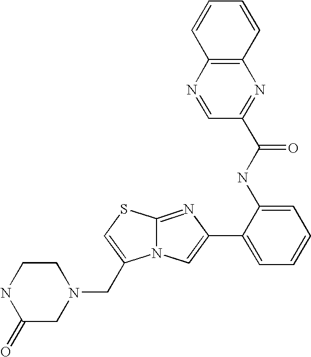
N12C(=NC(C3=CC=CC=C3NC(C3=NC4=C(N=C3)C=CC=C4)=O)=C1)SC=C2CN1CCNC(=O)C1
